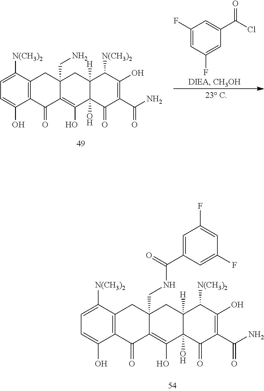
C1([N(CH3)2])=CC=C(O)C2=C1CC1(CNC(C3=CC(F)=CC(F)=C3)=O)C(=C(O)C3(O)C([H])(C1)C([N(CH3)2])C(O)=C(C(N)=O)C3=O)C2=O.C1([N(CH3)2])=CC=C(O)C2=C1CC1(CN)C(=C(O)C3(O)C([H])(C1)C([N(CH3)2])C(O)=C(C(N)=O)C3=O)C2=O.C(Cl)(=O)C1=CC(F)=CC(F)=C1
